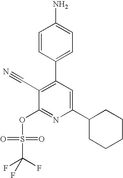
C1=CC(C2=C(C#N)C(OS(C(F)(F)F)(=O)=O)=NC(C3CCCCC3)=C2)=CC=C1N
